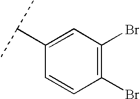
C1(Br)=C(Br)C=C(C(C)C)C=C1
